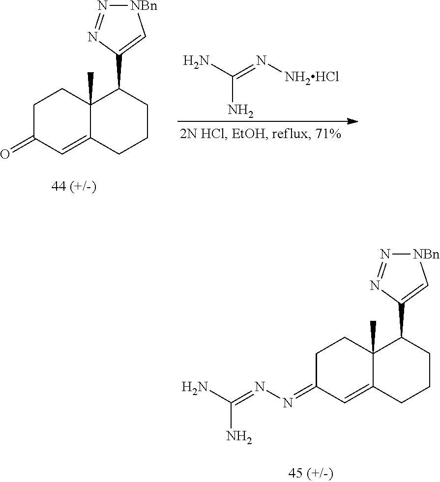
NC(=NN=C1CCC2(C)C(=C1)CCCC2C1=C[NBn]N=N1)N.C1C(=O)C=C2C(C)(C1)C(C1=C[NBn]N=N1)CCC2.NC(=N[NH2HCl])N
